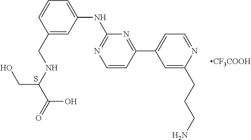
C1(C2=NC(NC3=CC=CC(CNC(C(=O)O)CO)=C3)=NC=C2)=CC=NC(CCCN)=C1.S.[CF3COOH]
